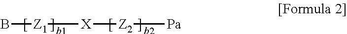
B[Z1][X][Z2][Pa]
